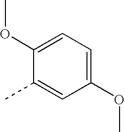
C1(OC)=CC=C(OC)C(C)=C1
